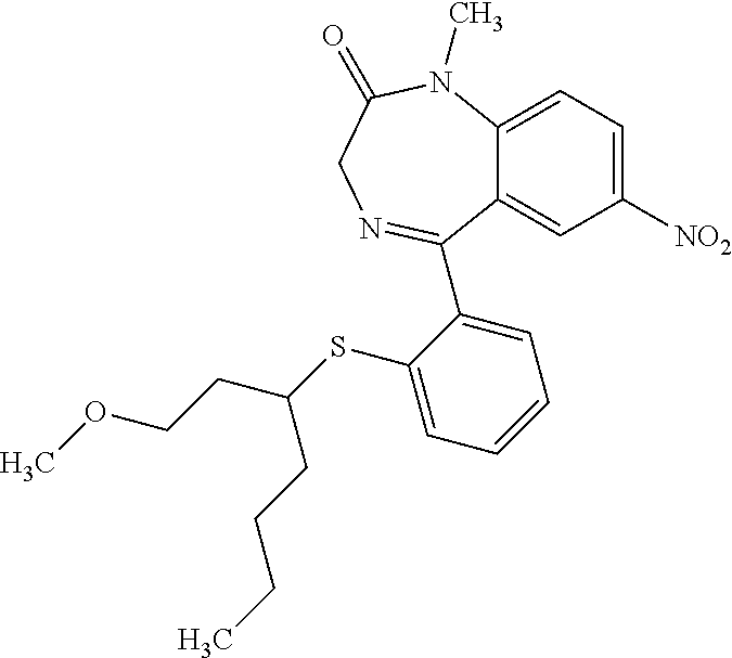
COCCC(CCCC)SC1=CC=CC=C1C1=NCC(=O)N(C)C2=CC=C([NO2])C=C21
